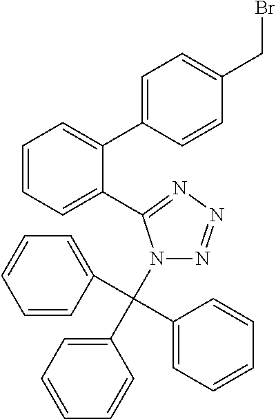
C1=CC=C(C2=NN=NN2C(C2=CC=CC=C2)(C2=CC=CC=C2)C2=CC=CC=C2)C(C2=CC=C(CBr)C=C2)=C1
